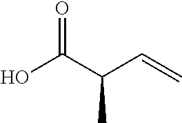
OC(C(C=C)C)=O
